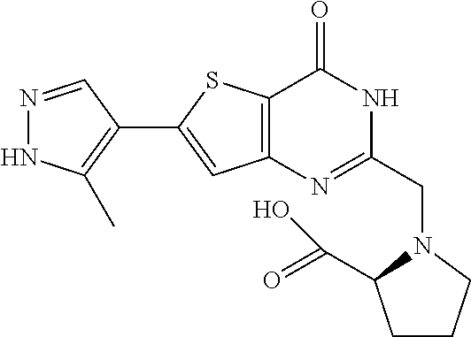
N1=CC(C2=CC3=C(S2)C(=O)NC(CN2C(C(=O)O)CCC2)=N3)=C(C)N1
